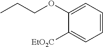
CCCOC1=CC=CC=C1[EtO2C]
